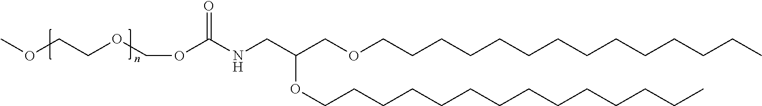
N(CC(COCCCCCCCCCCCCCC)OCCCCCCCCCCCCCC)C(=O)OCOCCOC
